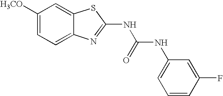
C1([H3CO])=CC=C2C(=C1)SC(NC(=O)NC1=CC=CC(F)=C1)=N2
